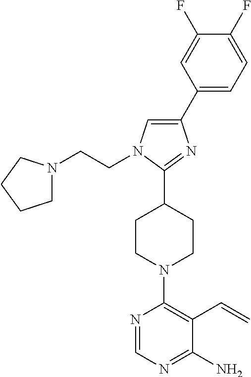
N1=CN=C(N)C(C=C)=C1N1CCC(C2=NC(C3=CC=C(F)C(F)=C3)=CN2CCN2CCCC2)CC1
